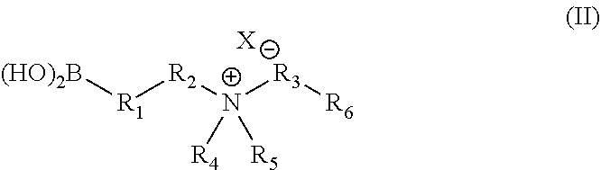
[(HO)2B][R1][R2][N+]([R3][R6])([R4])[R5].[X]
